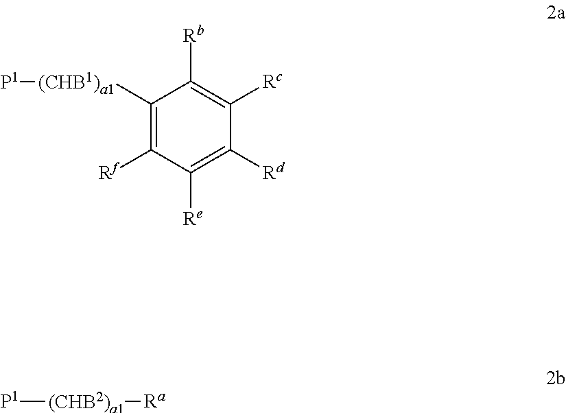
C1([(CHB1)a1][P1])=C([Rf])C([Re])=C([Rd])C([Rc])=C1[Rb].[P1][(CHB2)a1][Ra]
